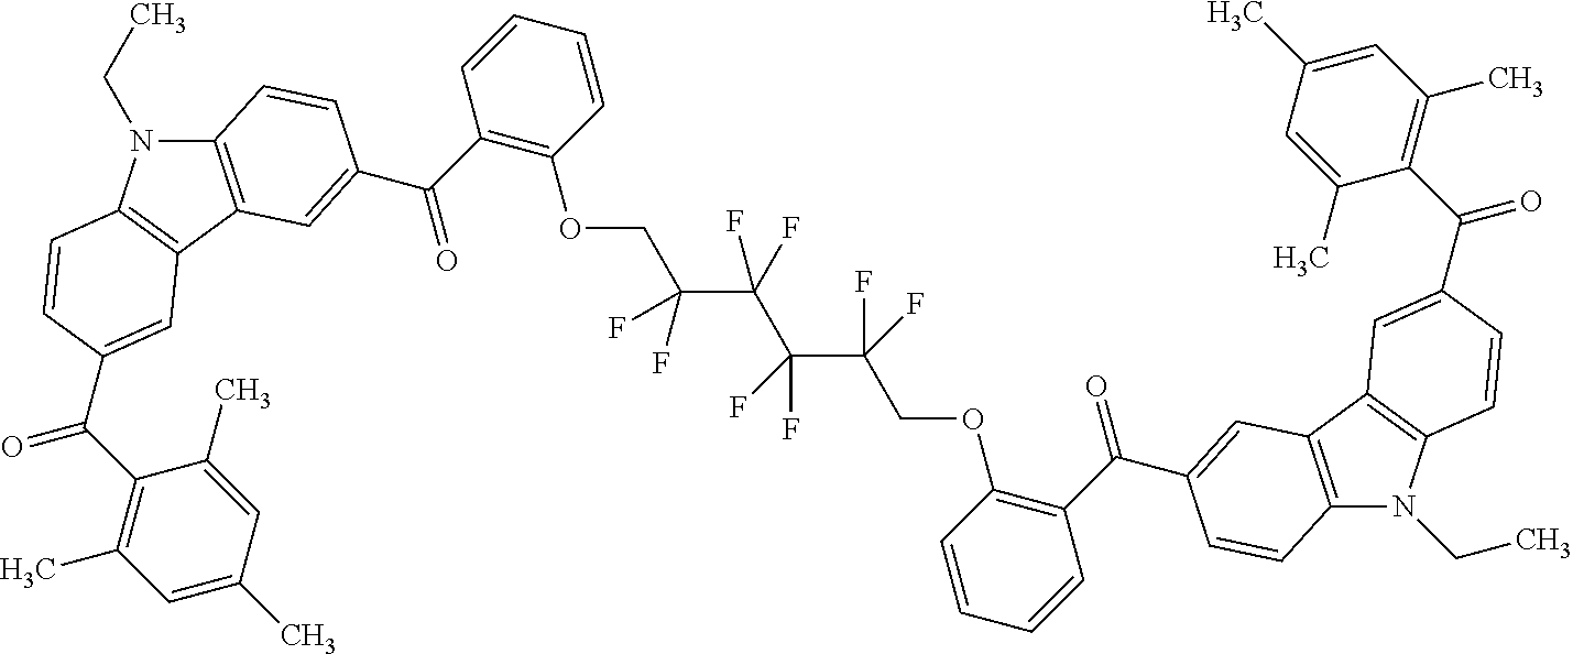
C1=C(C)C=C(C)C(C(=O)C2=CC3=C(N(CC)C4=C3C=C(C(=O)C3=C(OCC(C(C(C(COC5=C(C(=O)C6=CC7=C(N(CC)C8=C7C=C(C(C7=C(C)C=C(C)C=C7C)=O)C=C8)C=C6)C=CC=C5)(F)F)(F)F)(F)F)(F)F)C=CC=C3)C=C4)C=C2)=C1C
